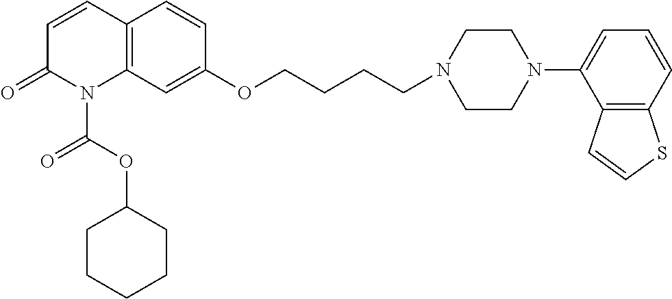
C12=C(C=C(OCCCCN3CCN(C4=CC=CC5=C4C=CS5)CC3)C=C1)N(C(OC1CCCCC1)=O)C(=O)C=C2
